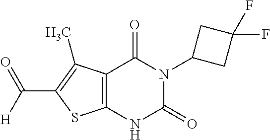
C12=C(NC(=O)N(C3CC(F)(F)C3)C1=O)SC(C([H])=O)=C2C
